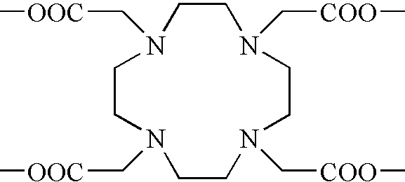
C1CN(C[COO]C)CCN(C[COO]C)CCN(C[OOC]C)CCN1C[OOC]C
